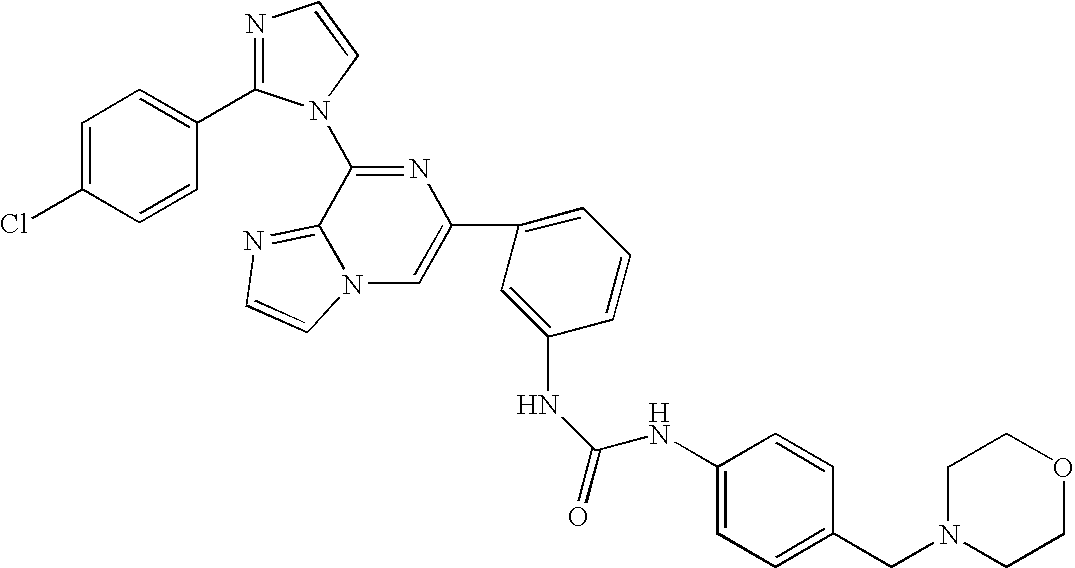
C1(C2=CN3C(=NC=C3)C(N3C(C4=CC=C(Cl)C=C4)=NC=C3)=N2)=CC=CC(NC(=O)NC2=CC=C(CN3CCOCC3)C=C2)=C1
